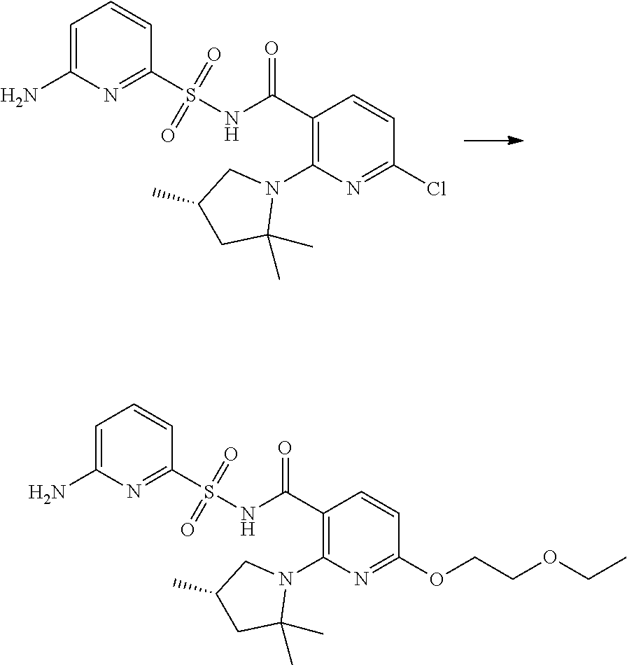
C1=C(N)N=C(S(NC(C2=C(N3CC(C)CC3(C)C)N=C(Cl)C=C2)=O)(=O)=O)C=C1.C1=C(N)N=C(S(NC(C2=C(N3CC(C)CC3(C)C)N=C(OCCOCC)C=C2)=O)(=O)=O)C=C1
